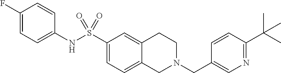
C1(F)=CC=C(NS(C2=CC=C3C(=C2)CCN(CC2=CN=C(C(C)(C)C)C=C2)C3)(=O)=O)C=C1
